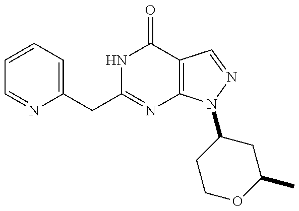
C1=CC=C(CC2=NC3=C(C(=O)N2)C=NN3C2CCOC(C)C2)N=C1
